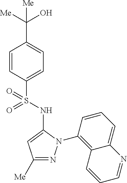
C1(C([Me])(O)[Me])=CC=C(S(=O)(=O)NC2=CC([Me])=NN2C2=C3C(=CC=C2)N=CC=C3)C=C1
